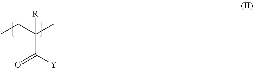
C(C(CC)(C)[R])([Y])=O
